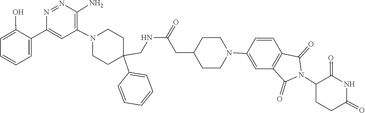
C1(C2(CNC(CC3CCN(C4=CC5=C(C=C4)C(=O)N(C4CCC(=O)NC4=O)C5=O)CC3)=O)CCN(C3=C(N)N=NC(C4=CC=CC=C4O)=C3)CC2)=CC=CC=C1
